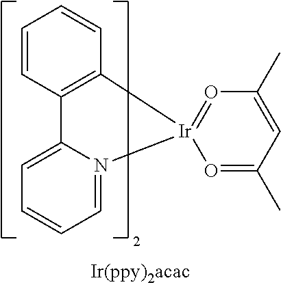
C1=CC2=C(C=C1)[Ir]1(=OC(C)=CC(C)=O1)N1=CC=CC=C21
